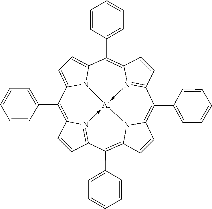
C12=C(C3=CC=CC=C3)C3=CC=C4C(C5=CC=CC=C5)=C5N6->[Al]7(-N1=C(C(C1=CC=CC=C1)=C1N7C(=C(C7=CC=CC=C7)C=6C=C5)C=C1)C=C2)N43
